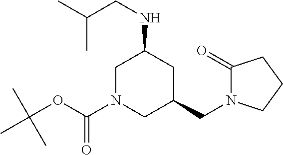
C1N(C(OC(C)(C)C)=O)CC(CN2C(=O)CCC2)CC1NCC(C)C
